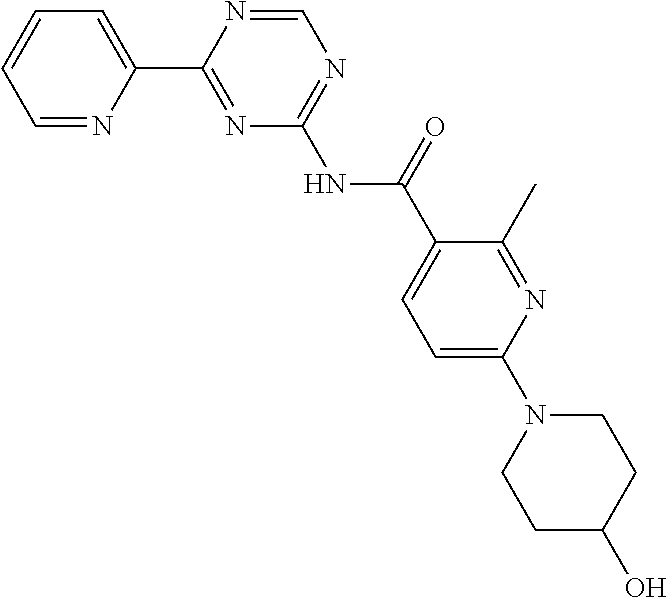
C1=NC(C2=NC(NC(C3=CC=C(N4CCC(O)CC4)N=C3C)=O)=NC=N2)=CC=C1
